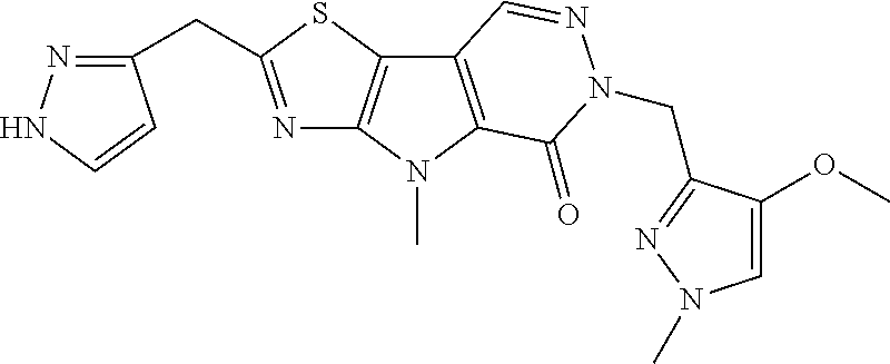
N1=C(CC2=NNC=C2)SC2=C1N(C)C1=C2C=NN(CC2=NN(C)C=C2OC)C1=O
